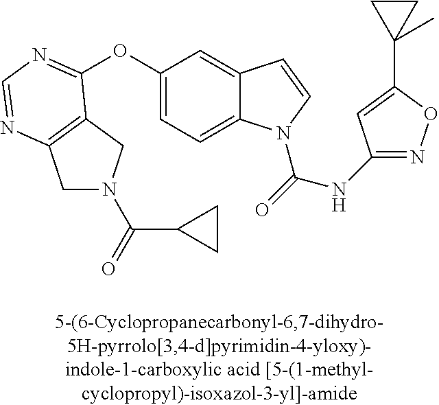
C1N(C(=O)C2CC2)CC2=C1N=CN=C2OC1=CC=C2C(=C1)C=CN2C(=O)NC1=NOC(C2(C)CC2)=C1
